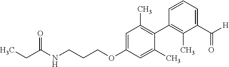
C(CCOC1=CC(C)=C(C2=C(C)C(C([H])=O)=CC=C2)C(C)=C1)NC(CC)=O
